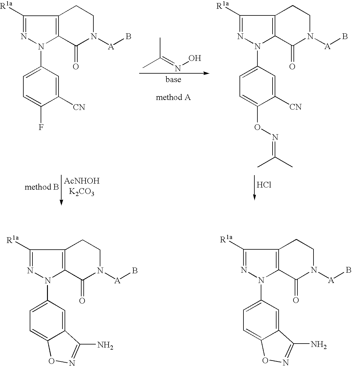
CC(=NO)C.Cl.C1([R1a])=NN(C2=CC=C(F)C([CN])=C2)C2=C1CCN([A]B)C2=O.C1([R1a])=NN(C2=CC=C(ON=C(C)C)C([CN])=C2)C2=C1CCN([A]B)C2=O.C1([R1a])=NN(C2=CC=C3C(=C2)C(N)=NO3)C2=C1CCN([A]B)C2=O.C1([R1a])=NN(C2=CC=C3C(=C2)C(N)=NO3)C2=C1CCN([A]B)C2=O
